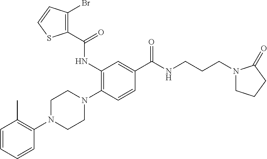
C1=CC=CC(N2CCN(C3=C(NC(C4=C(Br)C=CS4)=O)C=C(C(NCCCN4CCCC4=O)=O)C=C3)CC2)=C1C
